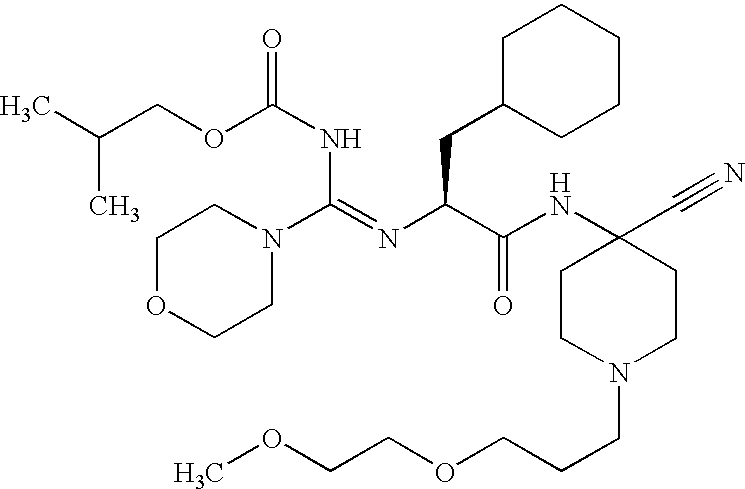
O(C(NC(N1CCOCC1)=NC(C(NC1(C#N)CCN(CCCOCCOC)CC1)=O)CC1CCCCC1)=O)CC(C)C
